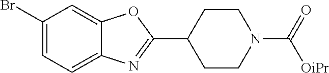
C1=C(Br)C=C2C(=C1)N=C(C1CCN(C(=O)[OiPr])CC1)O2
